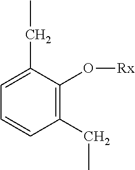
C1(CC)=CC=CC(CC)=C1O[Rx]
